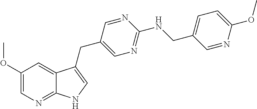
C1(OC)=CN=C2C(=C1)C(CC1=CN=C(NCC3=CC=C(OC)N=C3)N=C1)=CN2
